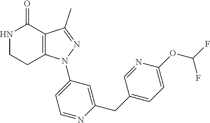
C12=C(C(C)=NN1C1=CC=NC(CC3=CC=C(OC(F)F)N=C3)=C1)C(=O)NCC2
